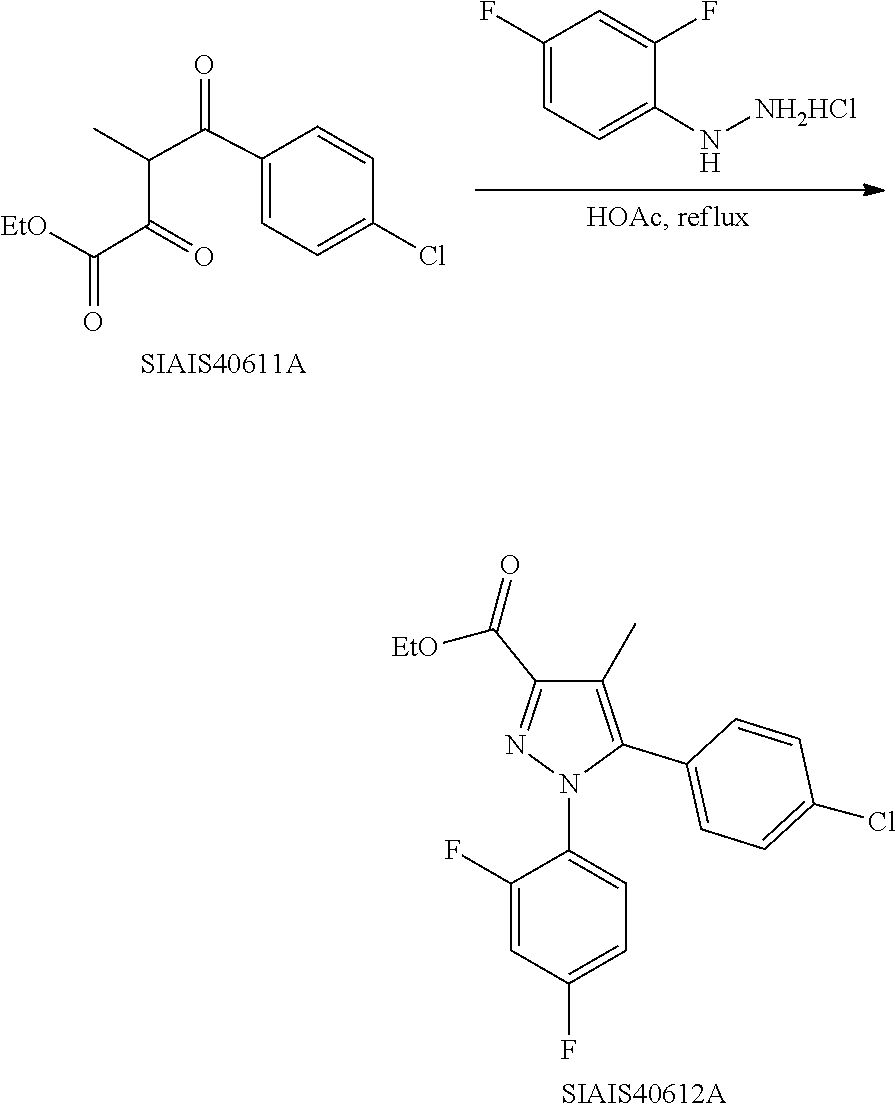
N([NH2HCl])C1=CC=C(F)C=C1F.C1=CC(Cl)=CC=C1C(C(C(=O)C(=O)[EtO])C)=O.C1(F)=CC(F)=CC=C1N1N=C(C([EtO])=O)C(C)=C1C1=CC=C(Cl)C=C1
